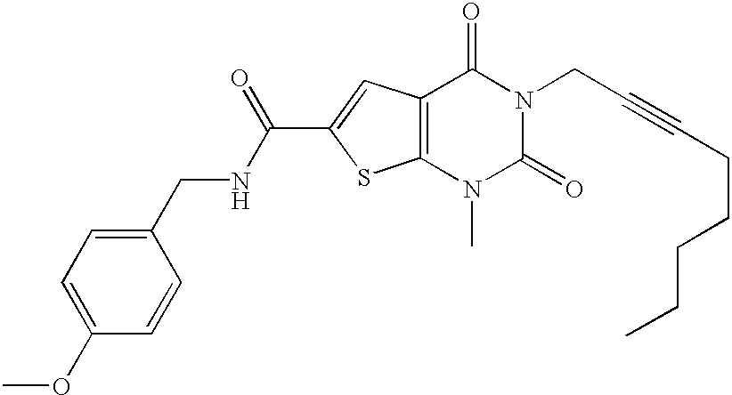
C12=C(C=C(C(NCC3=CC=C(OC)C=C3)=O)S1)C(=O)N(CC#CCCCCC)C(=O)N2C
